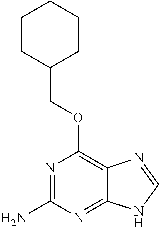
C1CC(COC2=C3C(=NC(N)=N2)NC=N3)CCC1
